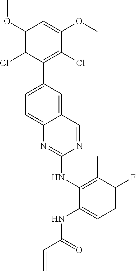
C1(OC)=C(Cl)C(C2=CC=C3C(=C2)C=NC(NC2=C(C)C(F)=CC=C2NC(C=C)=O)=N3)=C(Cl)C(OC)=C1
